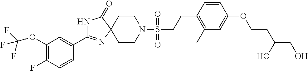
C1=C(C2=NC3(CCN(S(=O)(=O)CCC4=C(C)C=C(OCCC(CO)O)C=C4)CC3)C(=O)N2)C=CC(F)=C1OC(F)(F)F
